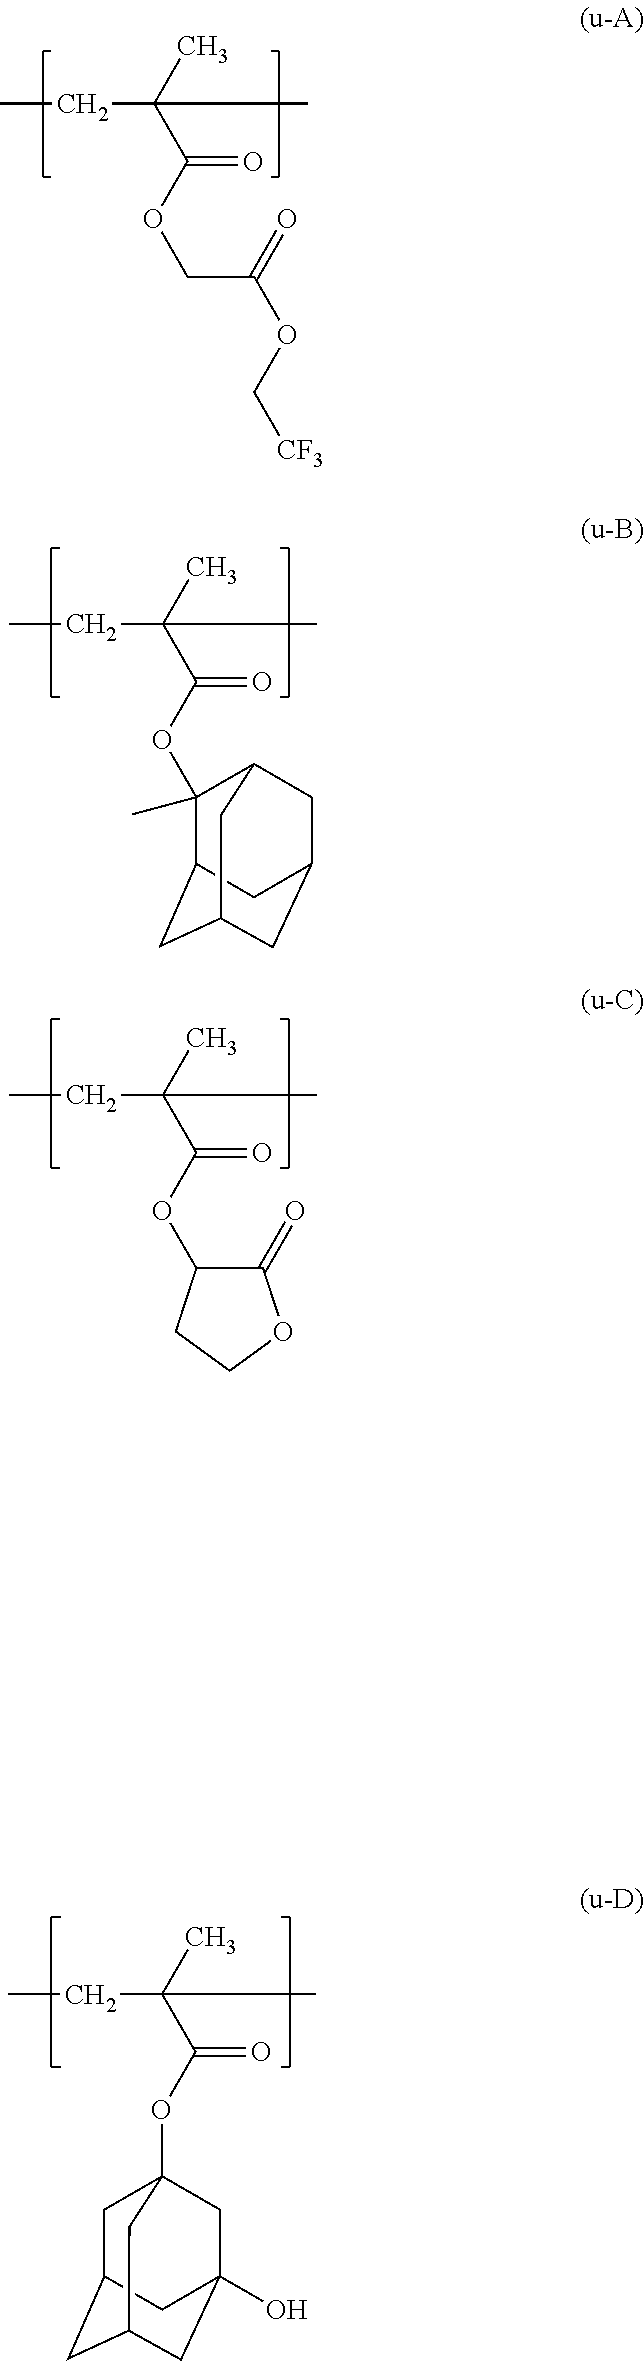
CCC(C)(C)C(OCC(OC[CF3])=O)=O.CCC(C)(C)C(OC1(C)C2CC3CC(CC1C3)C2)=O.CCC(C)(C)C(OC1C(=O)OCC1)=O.CCC(C)(C)C(OC12CC3CC(CC(O)(C1)C3)C2)=O
